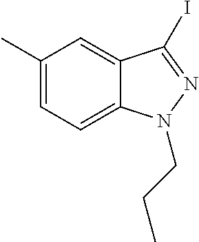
C(CN1C2=CC=C(C)C=C2C(I)=N1)C
